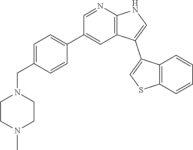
C1=C(CN2CCN(C)CC2)C=CC(C2=CC3=C(N=C2)NC=C3C2=CSC3=C2C=CC=C3)=C1
